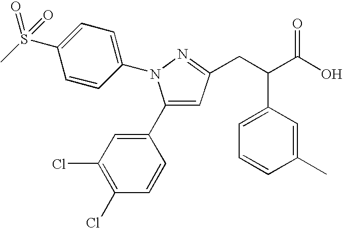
C1(C2=CC(CC(C(O)=O)C3=CC=CC(C)=C3)=NN2C2=CC=C(S(C)(=O)=O)C=C2)=CC(Cl)=C(Cl)C=C1
